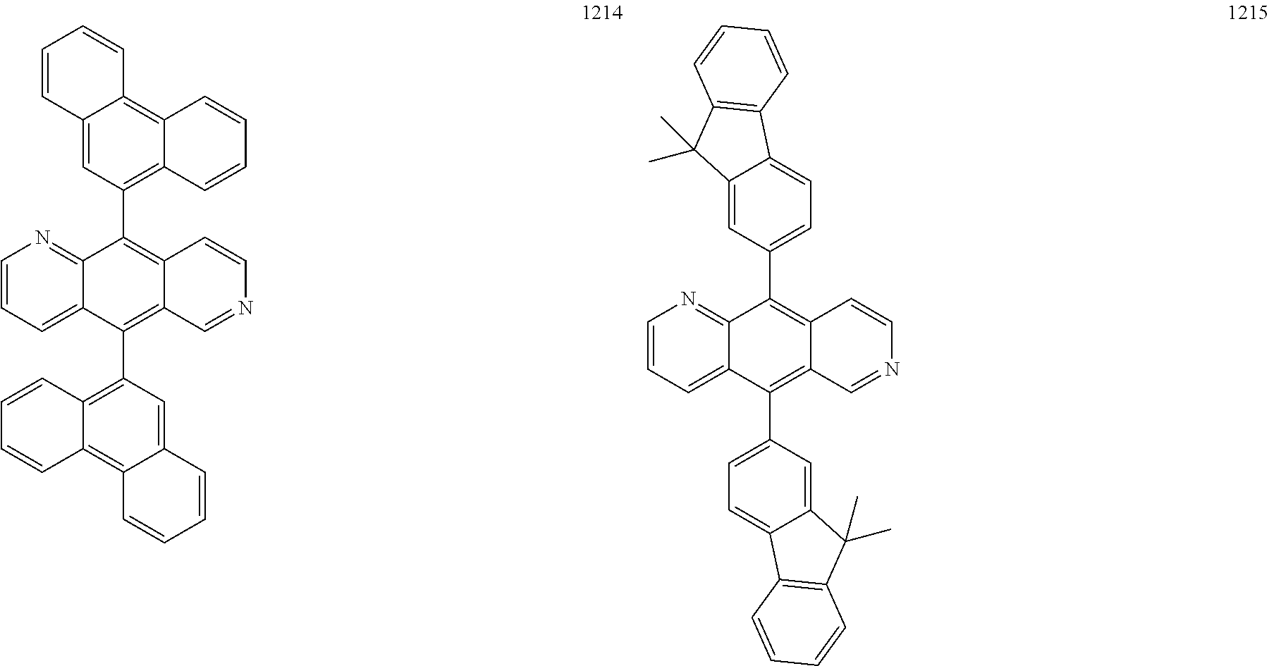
C1=CC=C2C(=N1)C(C1=C3C(=C4C(=C1)C=CC=C4)C=CC=C3)=C1C(=C2C2=C3C(=C4C(=C2)C=CC=C4)C=CC=C3)C=NC=C1.C1=CC=C2C(=N1)C(C1=CC=C3C(=C1)C(C)(C)C1=C3C=CC=C1)=C1C(=C2C2=CC=C3C(=C2)C(C)(C)C2=C3C=CC=C2)C=NC=C1
